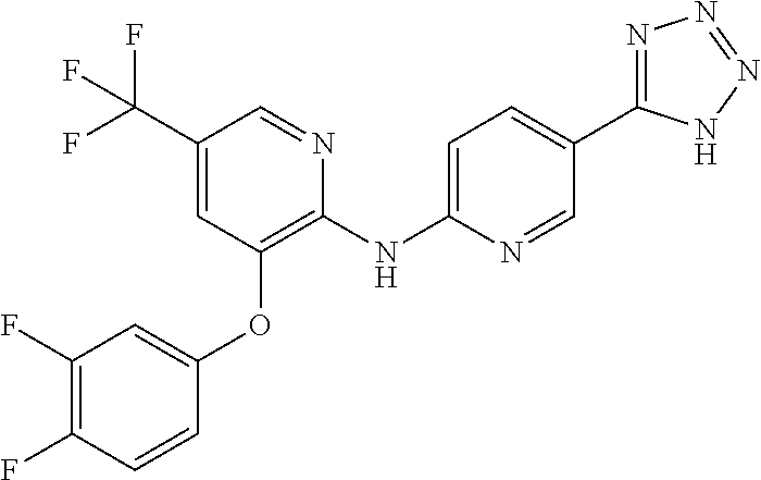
C1(C(F)(F)F)=CC(OC2=CC(F)=C(F)C=C2)=C(NC2=CC=C(C3=NN=NN3)C=N2)N=C1
